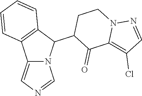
N1=CC(Cl)=C2N1CCC(C1C3=C(C4=CN=CN14)C=CC=C3)C2=O
